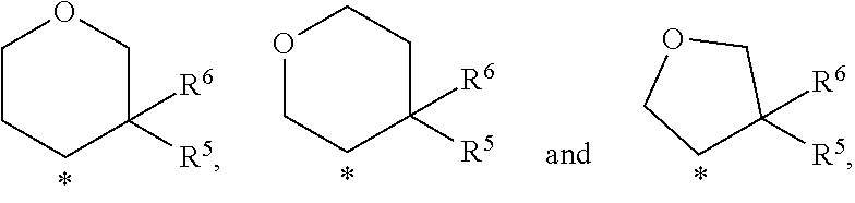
O1CCC([R6])([R5])CC1.C1CCC([R6])([R5])CO1.C1C([R6])([R5])COC1
